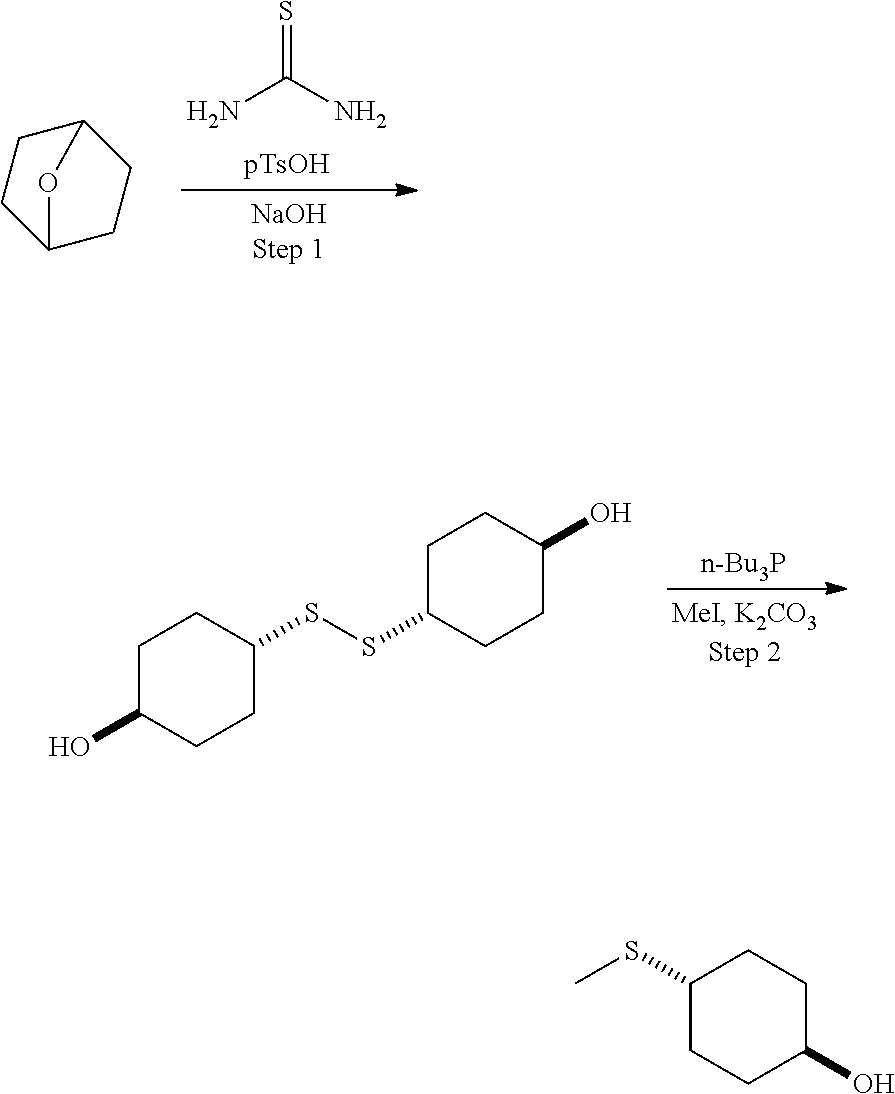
NC(N)=S.C1CC2CCC1O2.[n-Bu3P].C1C(O)CCC(SSC2CCC(O)CC2)C1.C1(SC)CCC(O)CC1
